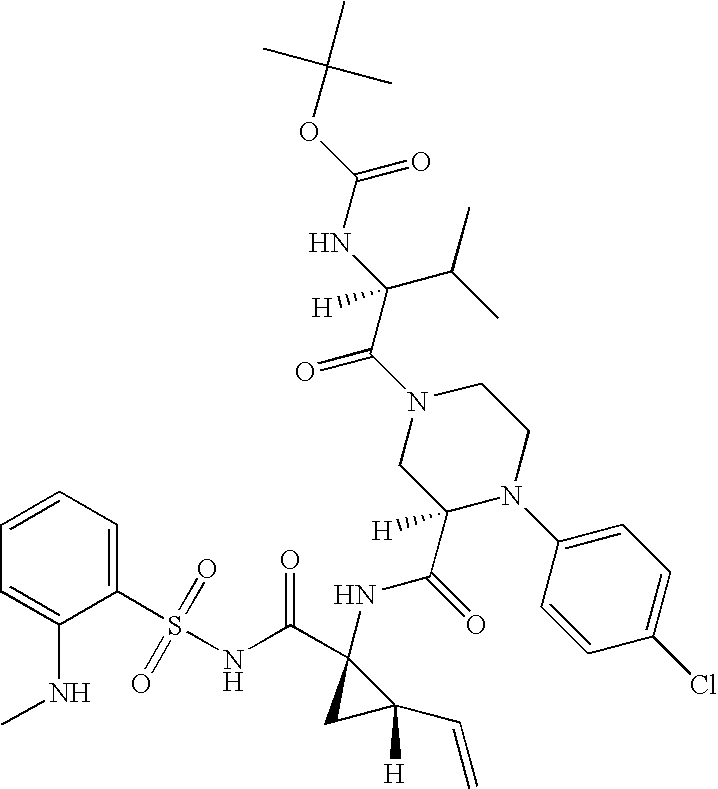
C1=C(NC)C(S(NC(C2(NC(=O)C3([H])N(C4=CC=C(Cl)C=C4)CCN(C(C(C(C)C)(NC(=O)OC(C)(C)C)[H])=O)C3)CC2(C=C)[H])=O)(=O)=O)=CC=C1
